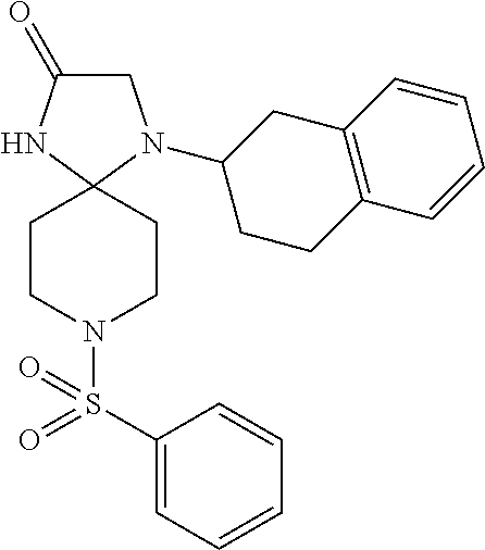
C1C(=O)NC2(N1C1CCC3=C(C1)C=CC=C3)CCN(S(C1=CC=CC=C1)(=O)=O)CC2
